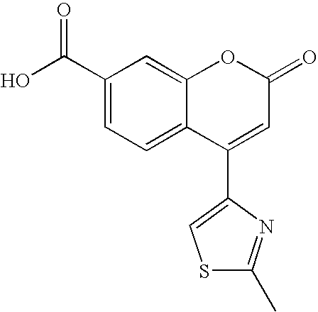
C1(C(O)=O)=CC=C2C(=C1)OC(=O)C=C2C1=CSC(C)=N1
